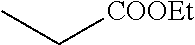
CC[COOEt]
